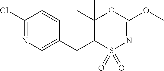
C1(Cl)=NC=C(CC2S(=O)(=O)N=C(OC)OC2(C)C)C=C1
